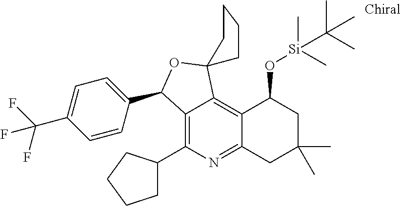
C12=C3C(=C(C4CCCC4)N=C1CC(C)(C)CC2O[Si](C)(C)C(C)(C)C)C(C1=CC=C(C(F)(F)F)C=C1)OC31CCCC1
